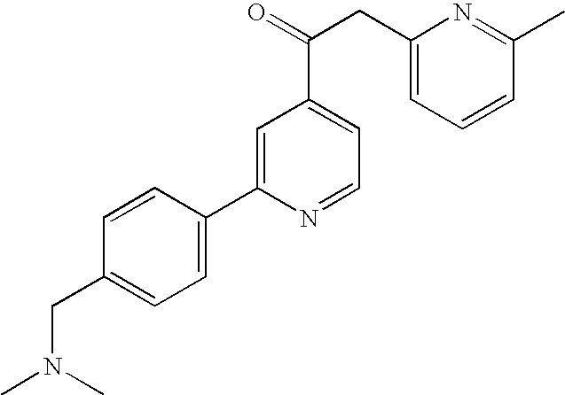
C1(C2=CC(C(CC3=CC=CC(C)=N3)=O)=CC=N2)=CC=C(CN(C)C)C=C1
